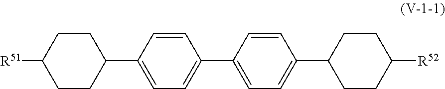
C1=CC(C2CCC([R51])CC2)=CC=C1C1=CC=C(C2CCC([R52])CC2)C=C1
